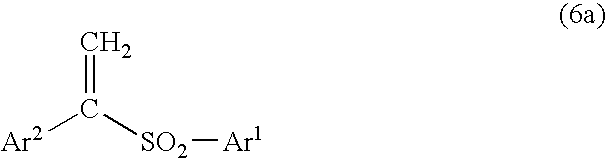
[Ar2]C([SO2][Ar1])=C
